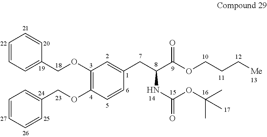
C1(OCC2=CC=CC=C2)=C(OCC2=CC=CC=C2)C=CC(CC(C(OCCC[Me])=O)NC(=O)OC(C)(C)C)=C1
